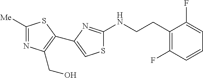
C1([Me])=NC(CO)=C(C2=CSC(NCCC3=C(F)C=CC=C3F)=N2)S1
